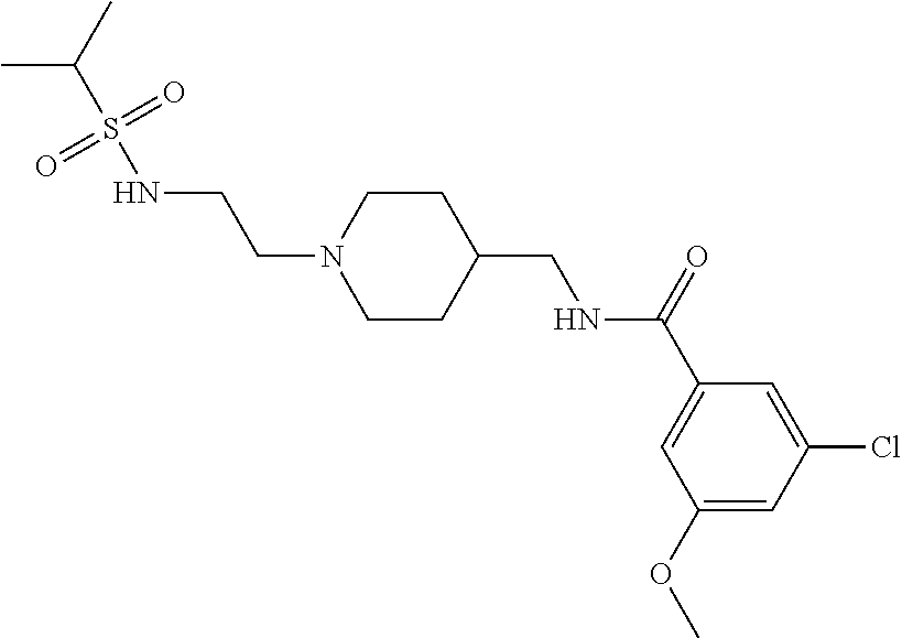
CC(C)S(NCCN1CCC(CNC(C2=CC(OC)=CC(Cl)=C2)=O)CC1)(=O)=O
